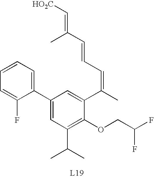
C1(C2=CC=CC=C2F)=CC(C(C)C)=C(OCC(F)F)C(C(C)=CC=CC(C)=C[HO2C])=C1
